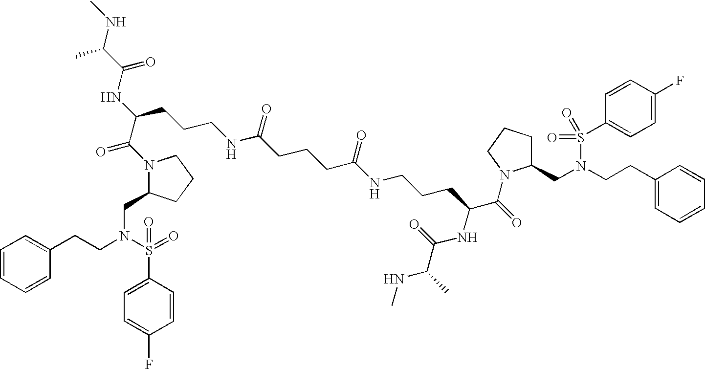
CNC(C(NC(C(N1C(CN(S(C2=CC=C(F)C=C2)(=O)=O)CCC2=CC=CC=C2)CCC1)=O)CCCNC(=O)CCCC(NCCCC(C(=O)N1C(CN(CCC2=CC=CC=C2)S(=O)(C2=CC=C(F)C=C2)=O)CCC1)NC(C(C)NC)=O)=O)=O)C
